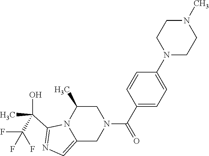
C1(C(C)(O)C(F)(F)F)=NC=C2N1C(C)CN(C(C1=CC=C(N3CCN(C)CC3)C=C1)=O)C2
